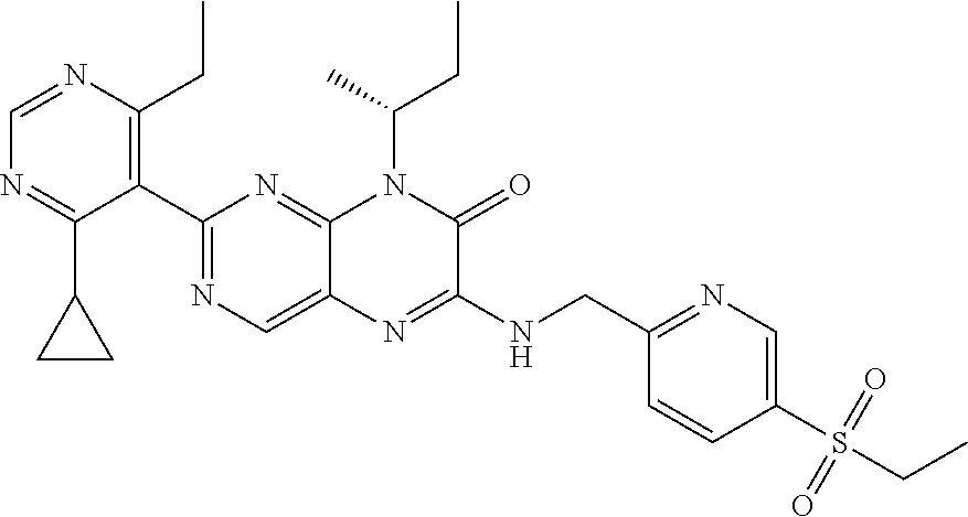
C1=NC(CC)=C(C2=NC=C3C(=N2)N(C(CC)C)C(=O)C(NCC2=NC=C(S(CC)(=O)=O)C=C2)=N3)C(C2CC2)=N1
